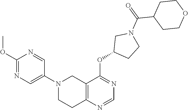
N1(C2=CN=C(OC)N=C2)CCC2=C(C1)C(OC1CCN(C(C3CCOCC3)=O)C1)=NC=N2
